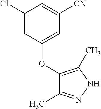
C1(OC2=CC([CN])=CC(Cl)=C2)=C(C)NN=C1C
